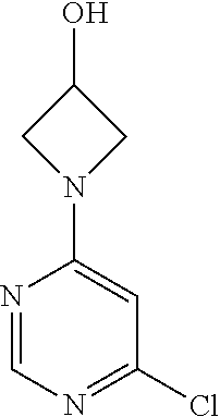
N1=CN=C(Cl)C=C1N1CC(O)C1
